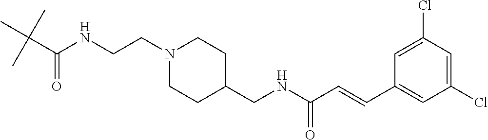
C(NCCN1CCC(CNC(C=CC2=CC(Cl)=CC(Cl)=C2)=O)CC1)(C(C)(C)C)=O
